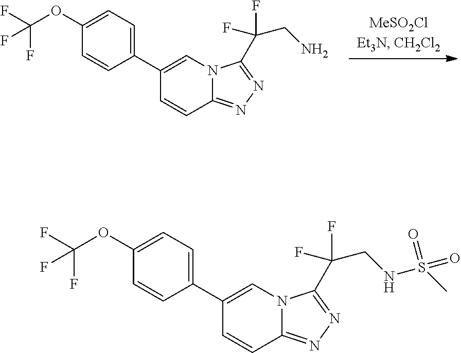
C1=CC2=NN=C(C(CN)(F)F)N2C=C1C1=CC=C(OC(F)(F)F)C=C1.C1=CC2=NN=C(C(CNS(=O)(=O)C)(F)F)N2C=C1C1=CC=C(OC(F)(F)F)C=C1
